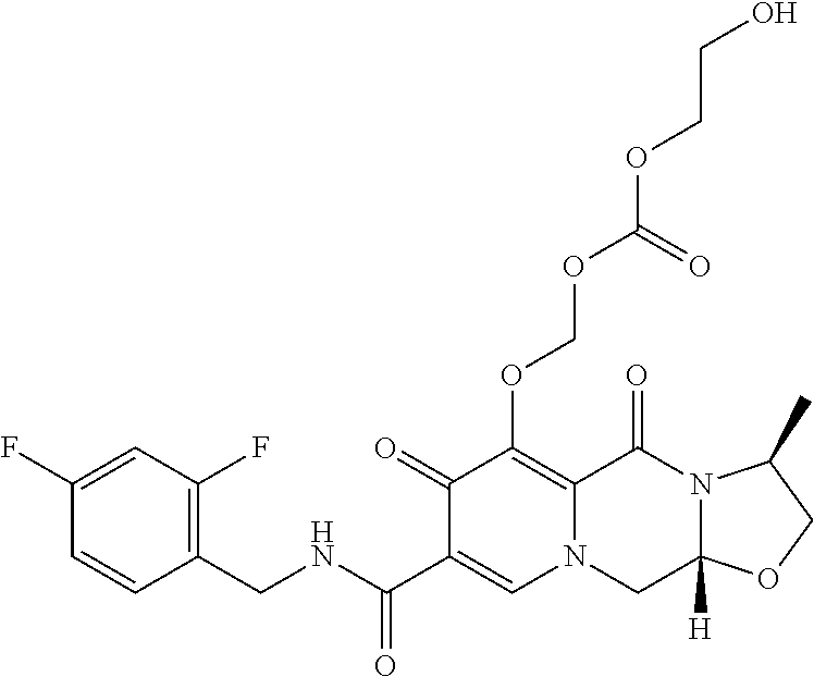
C1(F)=CC(F)=C(CNC(C2=CN3CC4([H])N(C(=O)C3=C(OCOC(OCCO)=O)C2=O)C(C)CO4)=O)C=C1
